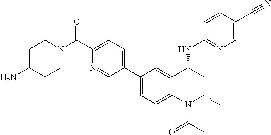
C(C1=CC=C(C2=CC=C3C(=C2)C(NC2=NC=C(C#N)C=C2)CC(C)N3C(C)=O)C=N1)(=O)N1CCC(N)CC1
